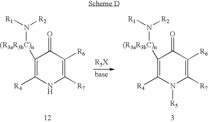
C1([R4])=C([(R3aR3bC)n]N([R1])[R2])C(=O)C([R6])=C([R7])N1.C1([R4])=C([(R3aR3bC)n]N([R1])[R2])C(=O)C([R6])=C([R7])N1[R5]
